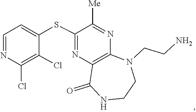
C12=C(N=C([Me])C(SC3=CC=NC(Cl)=C3Cl)=N1)N(CCN)CCNC2=O
